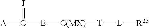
[A]C([E][C(MX)][T][L][R25])=[J]
